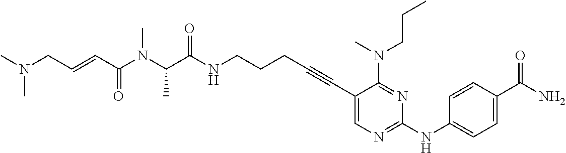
C(NCCCC#CC1=CN=C(NC2=CC=C(C(N)=O)C=C2)N=C1N(CCC)C)(=O)C(N(C)C(C=CCN(C)C)=O)C
